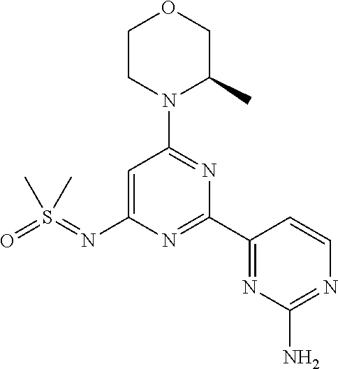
C1=C(N=S(=O)(C)C)N=C(C2=NC(N)=NC=C2)N=C1N1C(C)COCC1
